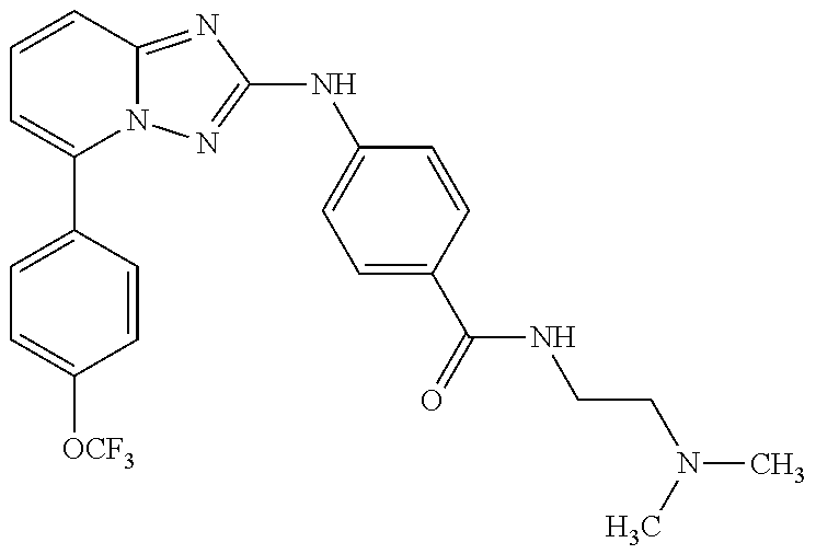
C1(C2=CC=C([OCF3])C=C2)=CC=CC2=NC(NC3=CC=C(C(=O)NCCN(C)C)C=C3)=NN12
